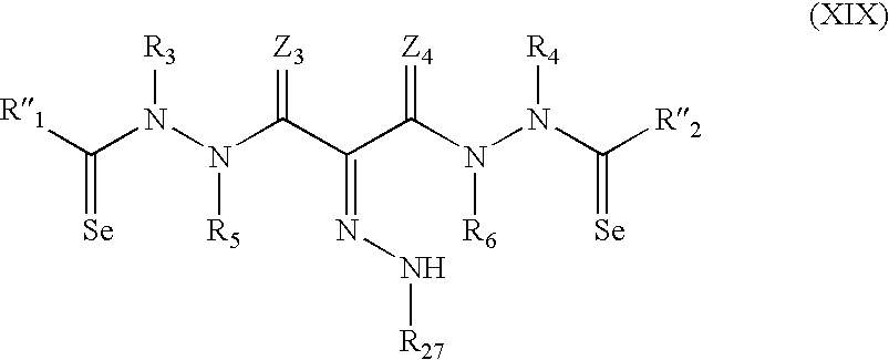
C(N(N(C(C(C(N(N(C([R2])=[Se])[R4])[R6])=[Z4])=NN[R27])=[Z3])[R5])[R3])([R1])=[Se]
